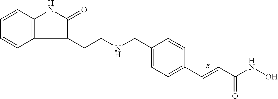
C12=C(C=CC=C1)NC(=O)C2CCNCC1=CC=C(C=CC(NO)=O)C=C1
